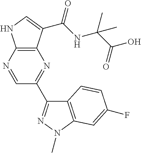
C12=C(N=CC(C3=NN(C)C4=C3C=CC(F)=C4)=N1)NC=C2C(NC(C)(C(=O)O)C)=O
